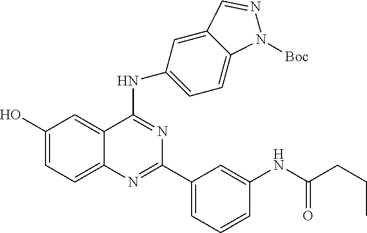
C1(O)=CC=C2C(=C1)C(NC1=CC=C3C(=C1)C=NN3[Boc])=NC(C1=CC=CC(NC(CCC)=O)=C1)=N2
